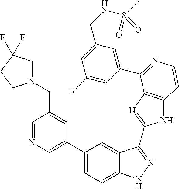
C1(C2=CN=CC(CN3CC(F)(F)CC3)=C2)=CC=C2C(=C1)C(C1=NC3=C(N1)C=CN=C3C1=CC(CNS(C)(=O)=O)=CC(F)=C1)=NN2
